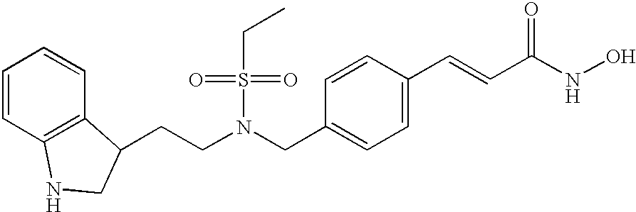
C1=CC2=C(C=C1)C(CCN(S(CC)(=O)=O)CC1=CC=C(C=CC(=O)NO)C=C1)CN2
